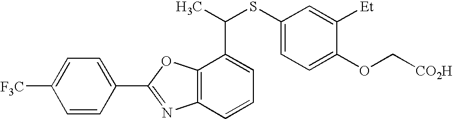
C1=C(C2=NC3=C(O2)C(C(SC2=CC=C(OC[CO2H])C([Et])=C2)C)=CC=C3)C=CC([F3C])=C1
